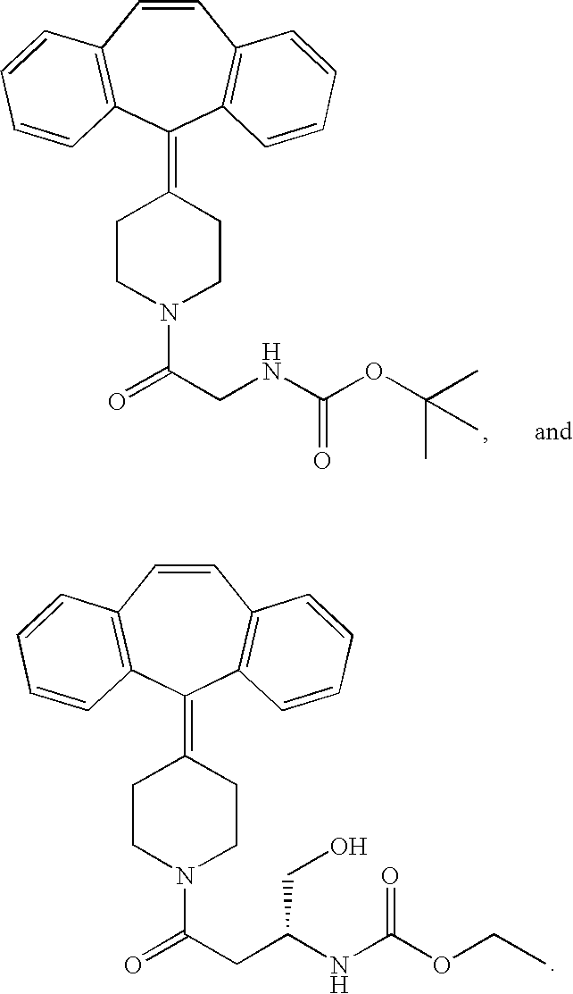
C1=CC2=C(C(=C3CCN(C(CNC(OC(C)(C)C)=O)=O)CC3)C3=C1C=CC=C3)C=CC=C2.C1=CC2=C(C(=C3CCN(C(CC(NC(OCC)=O)CO)=O)CC3)C3=C1C=CC=C3)C=CC=C2
